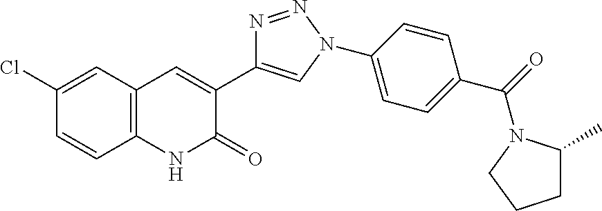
C12=C(C=C(Cl)C=C1)C=C(C1=CN(C3=CC=C(C(=O)N4CCCC4C)C=C3)N=N1)C(=O)N2
